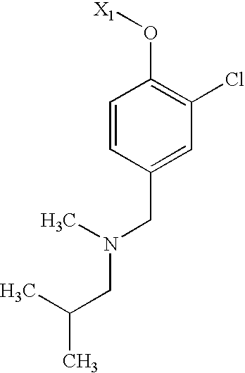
C1=CC(CN(CC(C)C)C)=CC(Cl)=C1O[X1]
